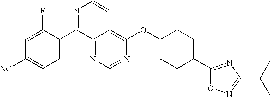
N1=CN=C2C(=C1OC1CCC(C3=NC(C(C)C)=NO3)CC1)C=CN=C2C1=CC=C([NC])C=C1F
